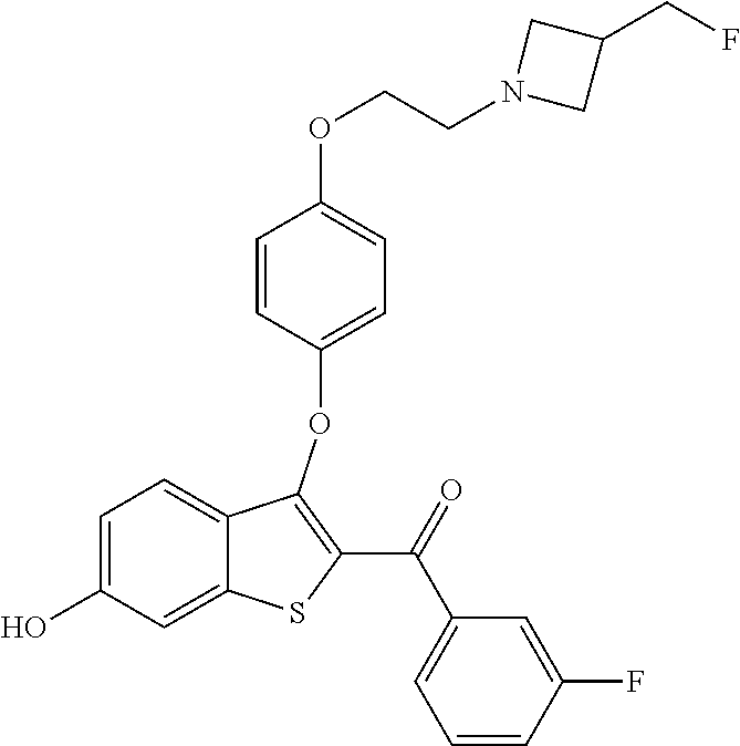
C1=C(O)C=C2C(=C1)C(OC1=CC=C(OCCN3CC(CF)C3)C=C1)=C(C(=O)C1=CC=CC(F)=C1)S2
